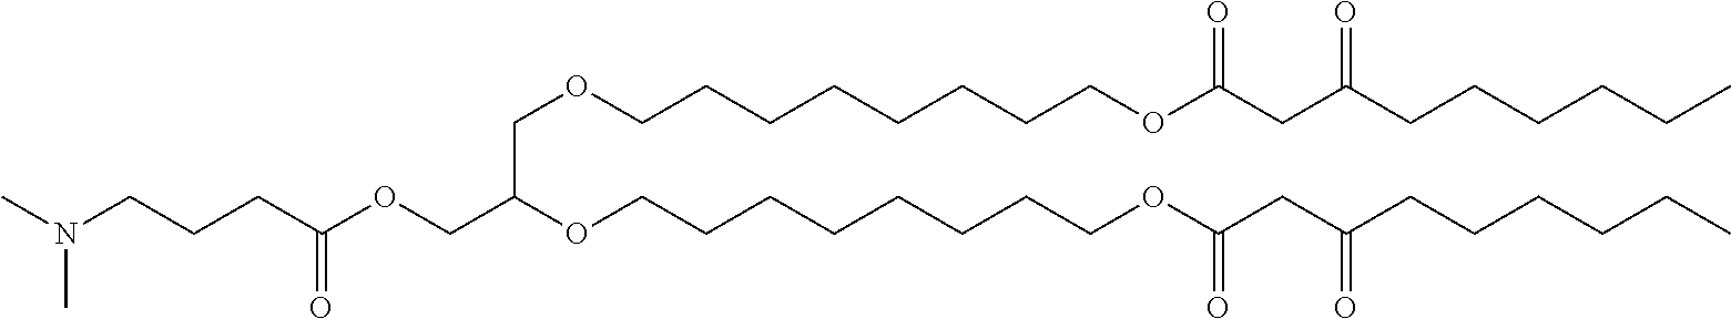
C(OCCCCCCCCOC(CC(CCCCCC)=O)=O)C(OCCCCCCCCOC(CC(CCCCCC)=O)=O)COC(CCCN(C)C)=O
